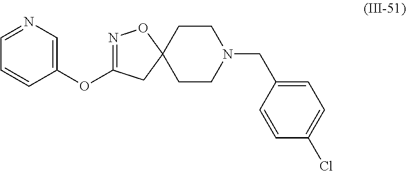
C1CC2(CCN1CC1=CC=C(Cl)C=C1)ON=C(OC1=CN=CC=C1)C2
